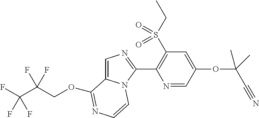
FC(C(F)(COC1=NC=CN2C1=CN=C2C1=C(S(CC)(=O)=O)C=C(OC(C)(C#N)C)C=N1)F)(F)F
